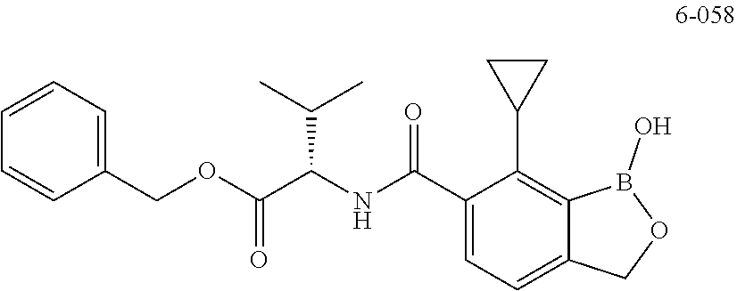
C1=CC=C(COC(C(NC(C2=CC=C3C(=C2C2CC2)B(O)OC3)=O)C(C)C)=O)C=C1
